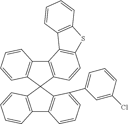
C12=C(C3(C4=C1C=CC=C4)C1=C(C4=C3C(C3=CC=CC(Cl)=C3)=CC=C4)C=CC=C1)C=CC1=C2C2=C(S1)C=CC=C2
